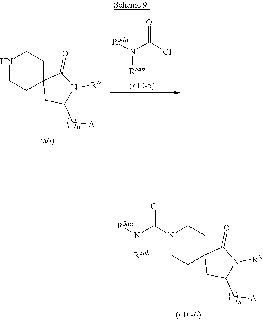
N1(C(=O)N([R5da])[R5db])CCC2(CC1)CC(C[A])N([RN])C2=O.N1CCC2(CC1)CC(C[A])N([RN])C2=O.N(C(=O)Cl)([R5da])[R5db]
